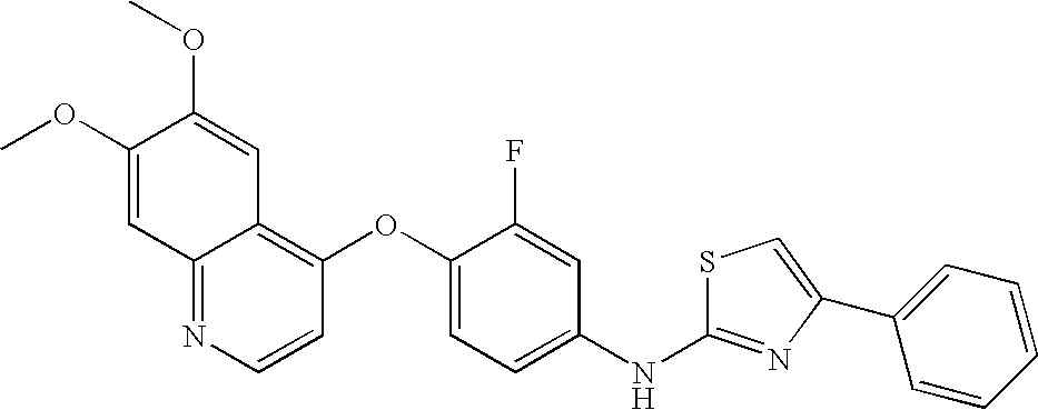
COC1=CC2=NC=CC(OC3=CC=C(NC4=NC(C5=CC=CC=C5)=CS4)C=C3F)=C2C=C1OC
